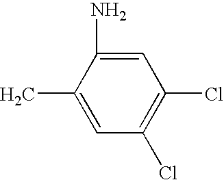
C1(C)=CC(Cl)=C(Cl)C=C1N
